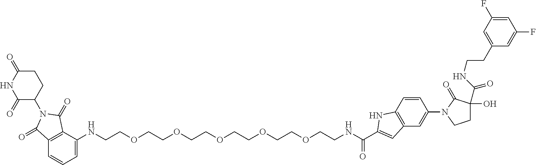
C1=C(NCCOCCOCCOCCOCCOCCNC(C2=CC3=C(C=CC(N4CCC(O)(C(NCCC5=CC(F)=CC(F)=C5)=O)C4=O)=C3)N2)=O)C2=C(C=C1)C(=O)N(C1CCC(=O)NC1=O)C2=O
